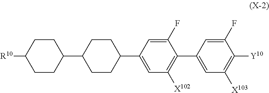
C1CC(C2CCC(C3=CC([X102])=C(C4=CC([X103])=C([Y10])C(F)=C4)C(F)=C3)CC2)CCC1[R10]
